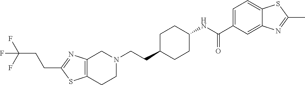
C12=C(CCN(CCC3CCC(NC(C4=CC=C5C(=C4)N=C(C)S5)=O)CC3)C1)SC(CCC(F)(F)F)=N2
